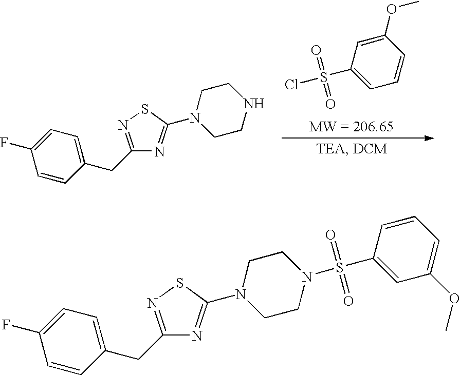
C1=CC(OC)=CC(S(Cl)(=O)=O)=C1.C1=CC(F)=CC=C1CC1=NSC(N2CCNCC2)=N1.C1=CC(F)=CC=C1CC1=NSC(N2CCN(S(C3=CC(OC)=CC=C3)(=O)=O)CC2)=N1
